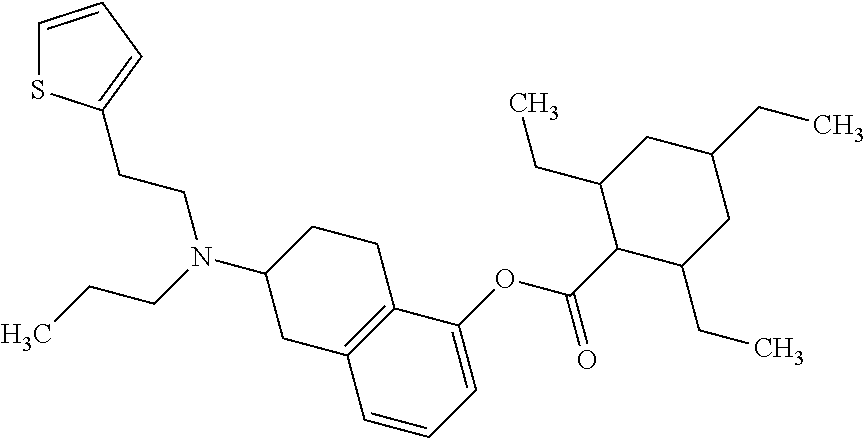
C1(OC(C2C(CC)CC(CC)CC2CC)=O)=CC=CC2=C1CCC(N(CCC)CCC1=CC=CS1)C2
